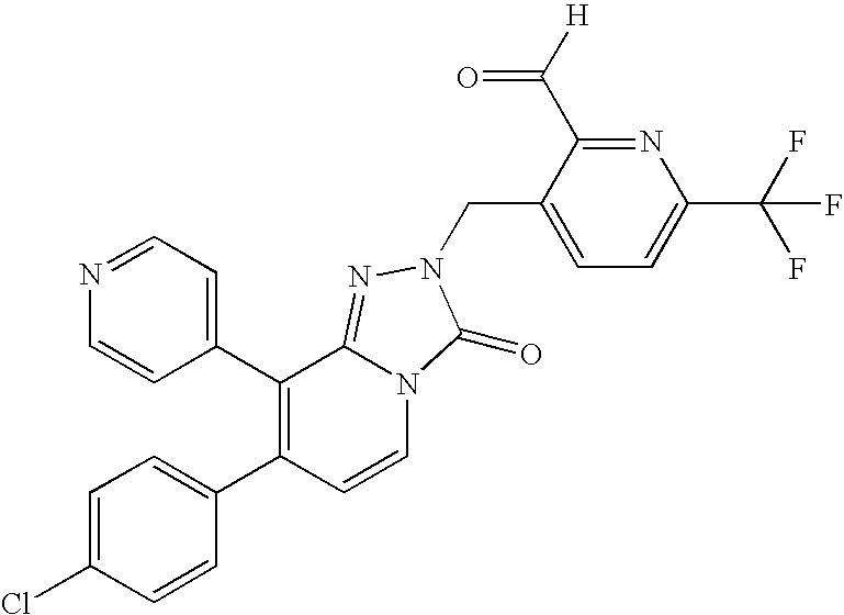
C1(C2=C(C3=CC=C(Cl)C=C3)C=CN3C2=NN(CC2=CC=C(C(F)(F)F)N=C2C([H])=O)C3=O)=CC=NC=C1
